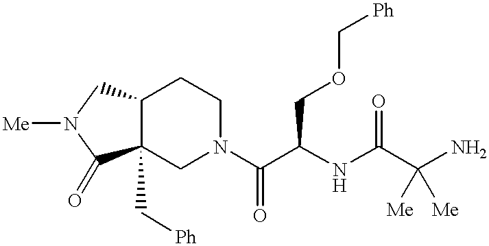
C12C(C[Ph])(CN(C(C(NC(C(N)([Me])[Me])=O)COC[Ph])=O)CC1)C(=O)N([Me])C2
